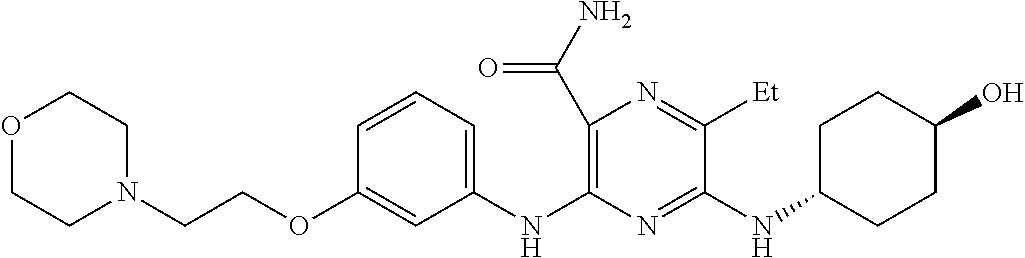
C1(C(N)=O)=C(NC2=CC=CC(OCCN3CCOCC3)=C2)N=C(NC2CCC(O)CC2)C([Et])=N1
